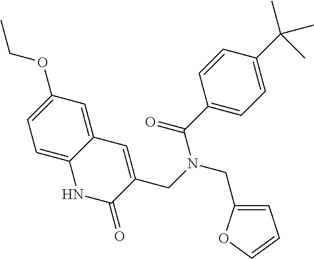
C1=C2C(=CC(OCC)=C1)C=C(CN(C(=O)C1=CC=C(C(C)(C)C)C=C1)CC1=CC=CO1)C(=O)N2
